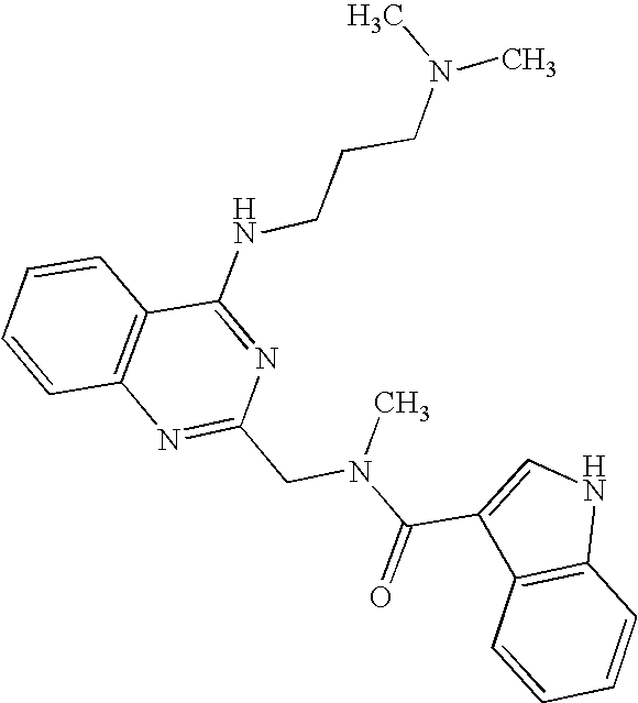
C1=CC2=C(C=C1)C(NCCCN(C)C)=NC(CN(C(C1=CNC3=C1C=CC=C3)=O)C)=N2
